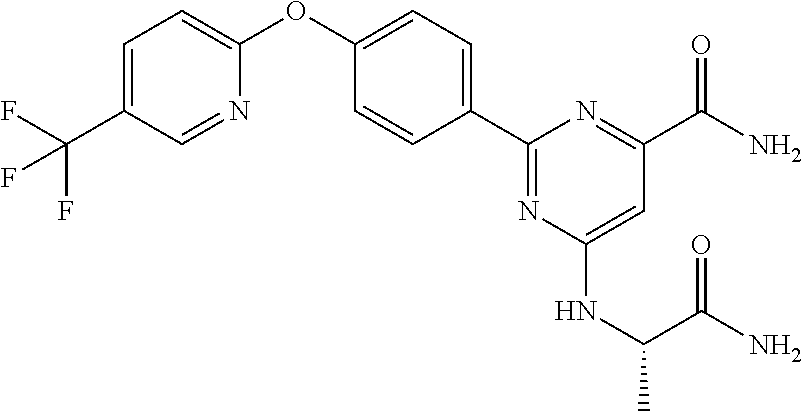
C1=NC(OC2=CC=C(C3=NC(NC(C(=O)N)C)=CC(C(N)=O)=N3)C=C2)=CC=C1C(F)(F)F
